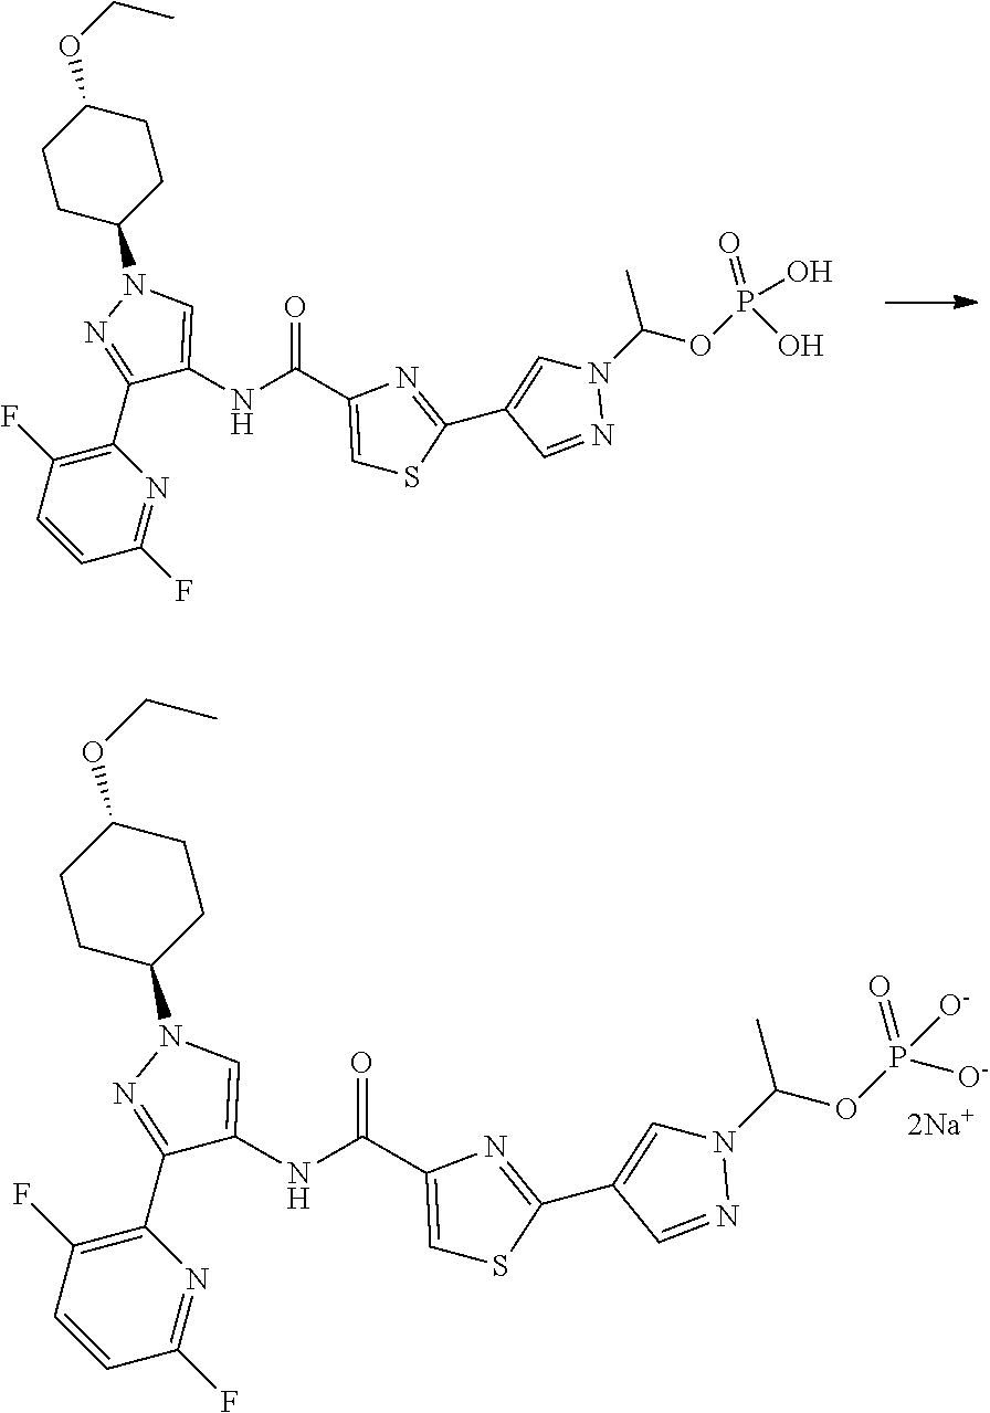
C1(OCC)CCC(N2C=C(NC(=O)C3=CSC(C4=CN(C(C)OP(O)(=O)O)N=C4)=N3)C(C3=C(F)C=CC(F)=N3)=N2)CC1.C1(OCC)CCC(N2C=C(NC(=O)C3=CSC(C4=CN(C(C)OP([O-])(=O)[O-])N=C4)=N3)C(C3=C(F)C=CC(F)=N3)=N2)CC1
